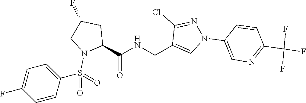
C1(C(NCC2=CN(C3=CN=C(C(F)(F)F)C=C3)N=C2Cl)=O)CC(F)CN1S(=O)(=O)C1=CC=C(F)C=C1
